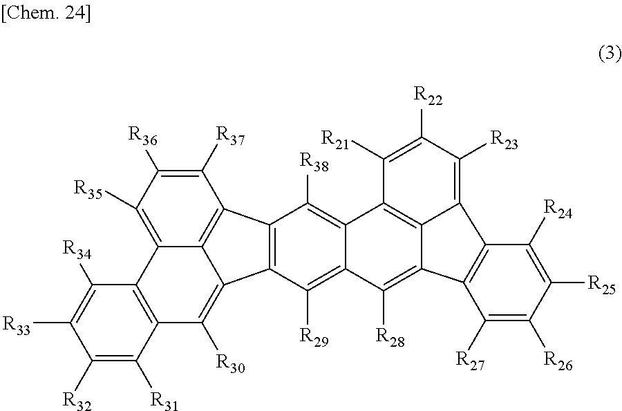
C1([R37])=C([R36])C([R35])=C2C3=C(C([R30])=C4C5=C(C1=C24)C([R38])=C1C(=C5[R29])C([R28])=C2C4=C1C([R21])=C([R22])C([R23])=C4C1=C2C([R27])=C([R26])C([R25])=C1[R24])C([R31])=C([R32])C([R33])=C3[R34]
